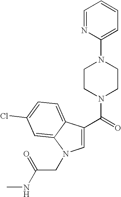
C(=O)(N1CCN(C2=CC=CC=N2)CC1)C1=CN(CC(NC)=O)C2=CC(Cl)=CC=C12
